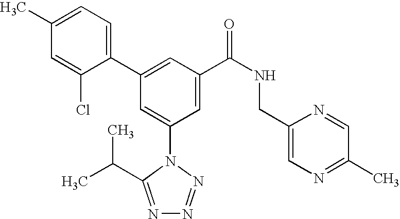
C1(C2=CC(C(NCC3=CN=C(C)C=N3)=O)=CC(N3C(C(C)C)=NN=N3)=C2)=CC=C(C)C=C1Cl
